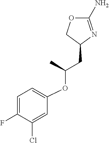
C1(N)=NC(CC(OC2=CC=C(F)C(Cl)=C2)C)CO1
